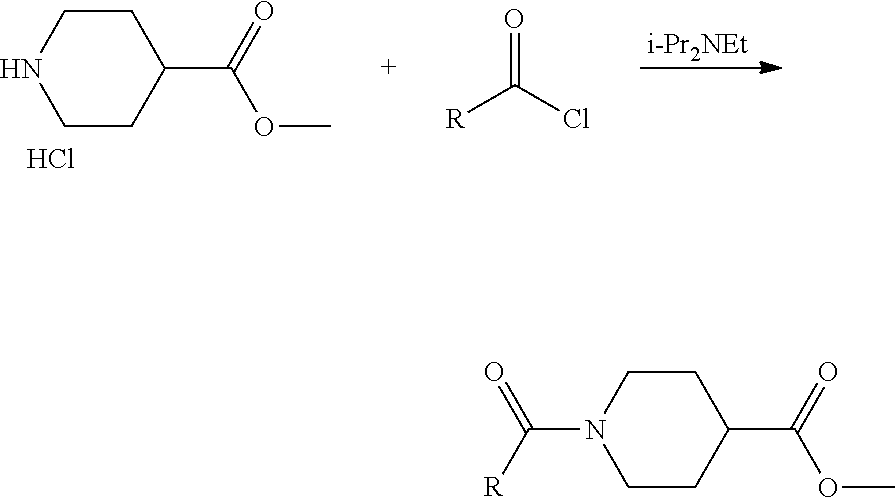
[i-Pr2NEt].C1CNCCC1C(=O)OC.O=C(Cl)[R].Cl.C1CN(C(=O)[R])CCC1C(=O)OC
